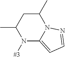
C12=CC=NN1C(C)CC(C)N2[#3]
